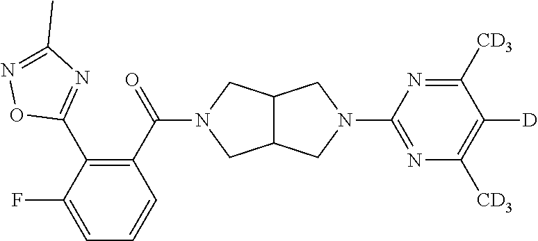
C12C(CN(C(C3=C(C4=NC(C)=NO4)C(F)=CC=C3)=O)C1)CN(C1=NC([CD3])=C([D])C([CD3])=N1)C2
